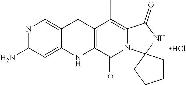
N1=C(N)C=C2C(=C1)CC1=C(N2)C(=O)N2C(=C1C)C(=O)NC21CCCC1.Cl
